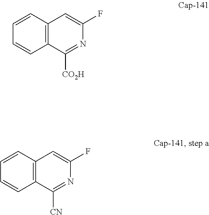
C1=CC=CC2=C1C=C(F)N=C2[CO2H].C1=CC=CC2=C1C=C(F)N=C2[CN]
